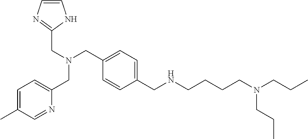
N(CCC)(CCC)CCCCNCC1=CC=C(CN(CC2=NC=CN2)CC2=CC=C(C)C=N2)C=C1
